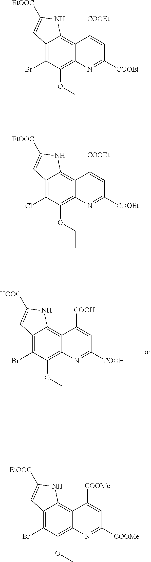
C12=C(Br)C(OC)=C3C(=C1NC([HOOC])=C2)C([COOH])=CC([COOH])=N3.C12=C(Br)C(OC)=C3C(=C1NC([EtOOC])=C2)C([COOEt])=CC([COOEt])=N3.C12=C(Cl)C(OCC)=C3C(=C1NC([EtOOC])=C2)C([COOEt])=CC([COOEt])=N3.C12=C(Br)C(OC)=C3C(=C1NC([EtOOC])=C2)C([COOMe])=CC([COOMe])=N3
